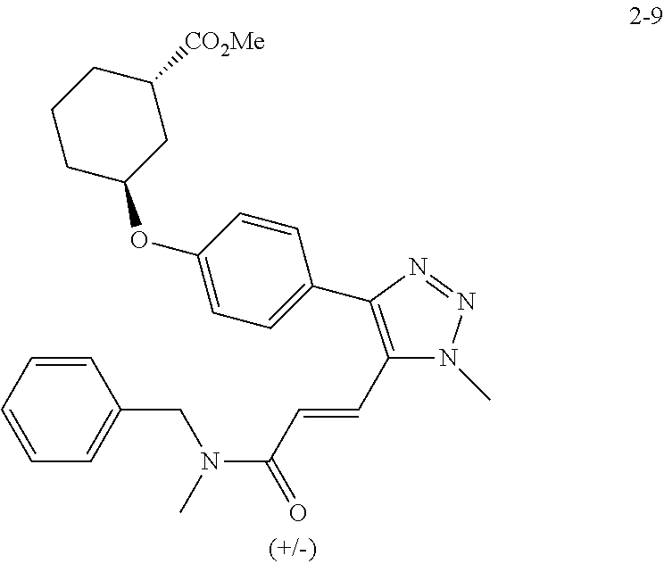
C(C1=C(C2=CC=C(OC3CC([CO2Me])CCC3)C=C2)N=NN1C)=CC(N(C)CC1=CC=CC=C1)=O
